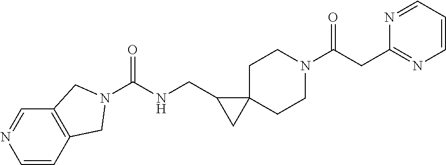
C1=CC2=C(C=N1)CN(C(=O)NCC1CC13CCN(C(=O)CC1=NC=CC=N1)CC3)C2
